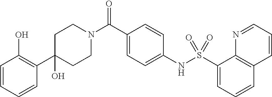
C1(C2=C(O)C=CC=C2)(O)CCN(C(C2=CC=C(NS(C3=CC=CC4=C3N=CC=C4)(=O)=O)C=C2)=O)CC1
